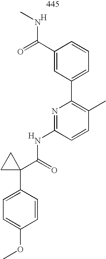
COC1=CC=C(C2(C(=O)NC3=NC(C4=CC=CC(C(NC)=O)=C4)=C(C)C=C3)CC2)C=C1.[H].[H]
